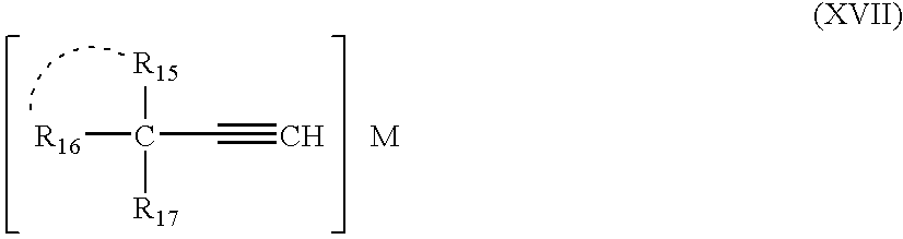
[R15]C([R16])(C#C)[R17].[M]
